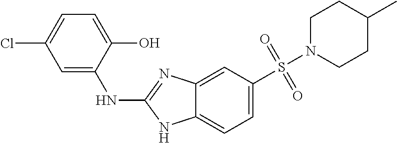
C1N(S(C2=CC=C3C(=C2)N=C(NC2=CC(Cl)=CC=C2O)N3)(=O)=O)CCC(C)C1
